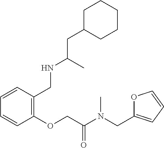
C1(CN(C(COC2=C(CNC(CC3CCCCC3)C)C=CC=C2)=O)C)=CC=CO1
